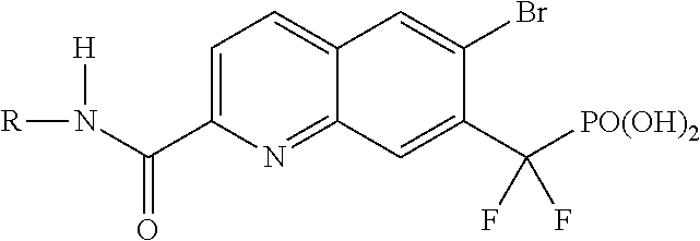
C1=C(C(=O)N([R])[H])N=C2C(=C1)C=C(Br)C(C([PO(OH)2])(F)F)=C2
